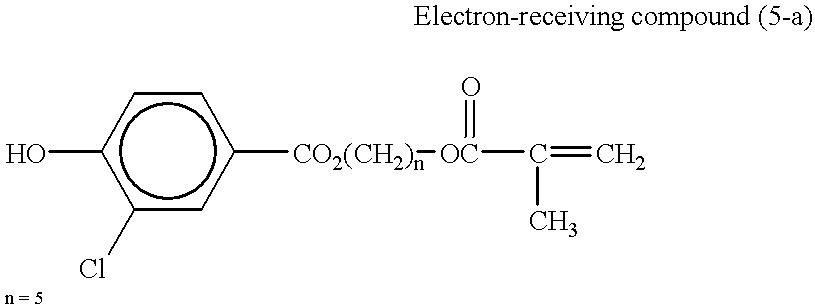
c1(Cl)cc([CO2(CH2)n][OC](=O)C(C)=C)ccc1O
